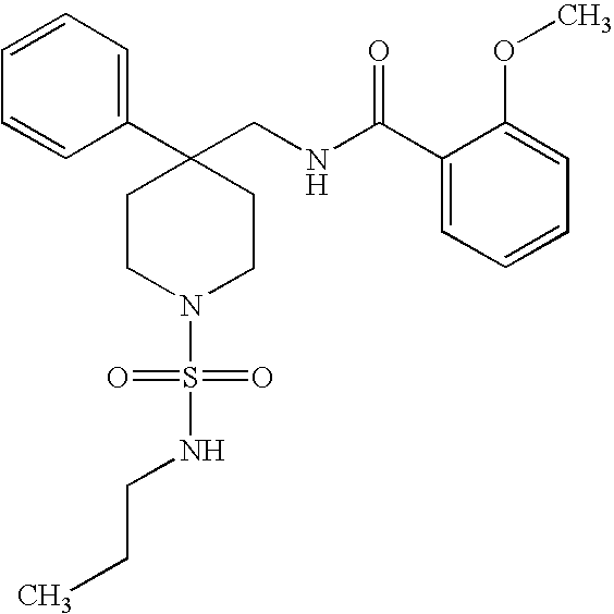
C1(C2(CNC(C3=CC=CC=C3OC)=O)CCN(S(NCCC)(=O)=O)CC2)=CC=CC=C1
